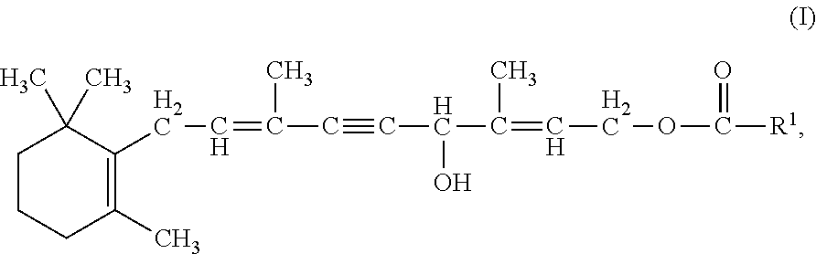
C1(C)=C(CC=C(C#CC(O)C(C)=CCOC([R1])=O)C)C(C)(C)CCC1
